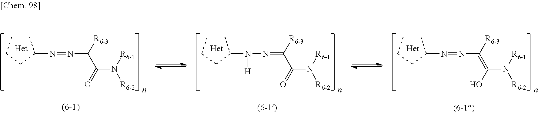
C1CCCC1N=NC([R6-3])C(=O)N([R6-1])[R6-2].C1CCCC1N(N=C([R6-3])C(=O)N([R6-1])[R6-2])[H].C1CCCC1N=NC([R6-3])=C(O)N([R6-1])[R6-2]
